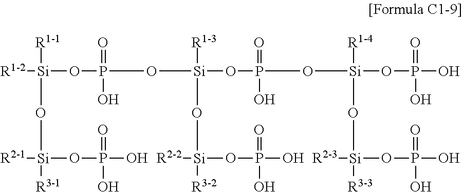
[Si]([R1-1])(O[Si]([R2-1])(OP(=O)(O)O)[R3-1])([R1-2])OP(=O)(O[Si](O[Si]([R2-2])([R3-2])OP(O)(O)=O)([R1-3])OP(=O)(O)O[Si]([R1-4])(O[Si]([R2-3])(OP(O)(O)=O)[R3-3])OP(O)(=O)O)O
